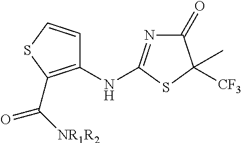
C1(NC2=NC(=O)C([CF3])(C)S2)=C(C([NR1R2])=O)SC=C1
